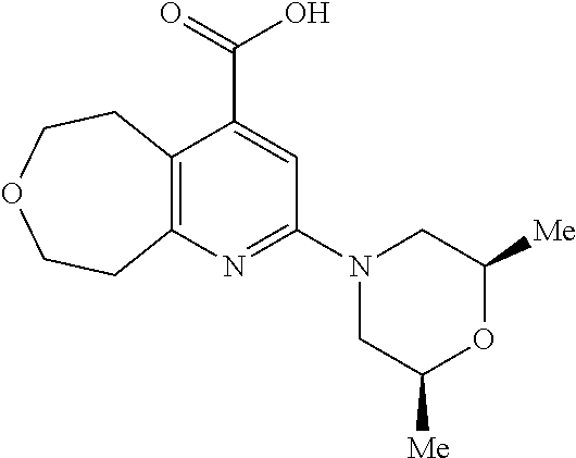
C12=C(N=C(N3CC([Me])OC([Me])C3)C=C1C(O)=O)CCOCC2
